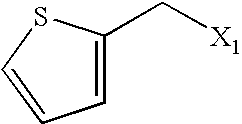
C([X1])C1=CC=CS1
